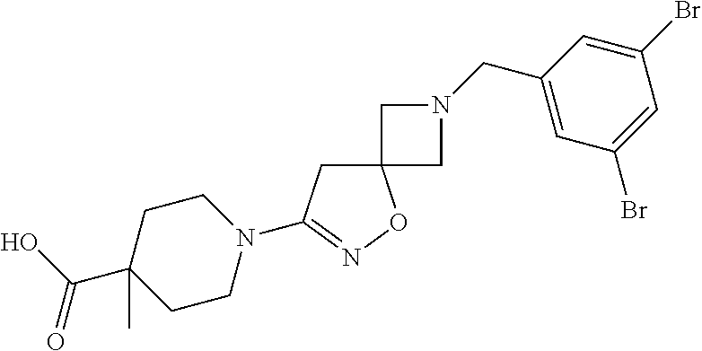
C12(CC(N3CCC(C(O)=O)(C)CC3)=NO1)CN(CC1=CC(Br)=CC(Br)=C1)C2
